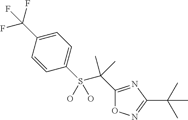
C1=C(C(F)(F)F)C=CC(S(C(C2=NC(C(C)(C)C)=NO2)(C)C)(O)O)=C1
